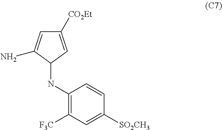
C1([CO2Et])=CC(NC2=C([F3C])C=C([SO2CH3])C=C2)C(N)=C1
